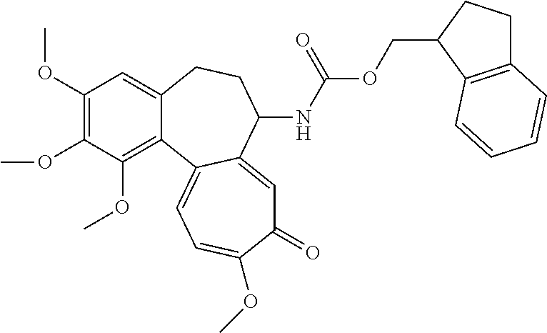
C1(OC)=C(OC)C(OC)=C2C(=C1)CCC(NC(OCC1CCC3=C1C=CC=C3)=O)C1=CC(=O)C(OC)=CC=C21
